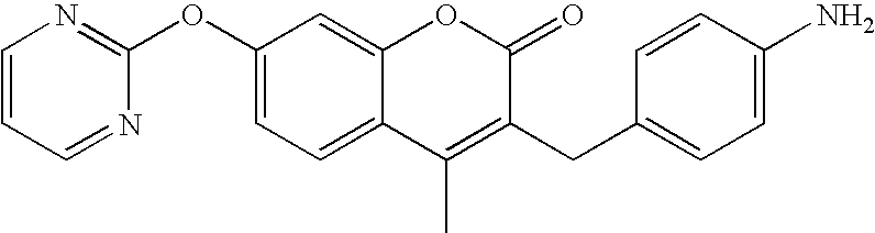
C1(OC2=NC=CC=N2)=CC=C2C(=C1)OC(=O)C(CC1=CC=C(N)C=C1)=C2C
